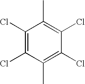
ClC1=C(Cl)C(C)=C(Cl)C(Cl)=C1C
